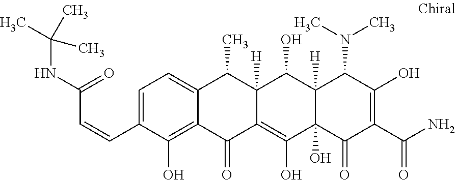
C1=C(C=CC(NC(C)(C)C)=O)C(O)=C2C(=C1)C(C)C1([H])C(=C(O)C3(O)C([H])(C1O)C(N(C)C)C(O)=C(C(N)=O)C3=O)C2=O
